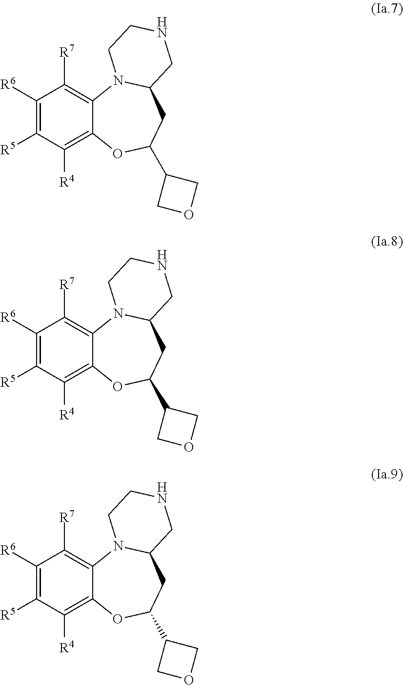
C1([R6])=C([R5])C([R4])=C2C(=C1[R7])N1C(CC(C3COC3)O2)CNCC1.C1([R6])=C([R5])C([R4])=C2C(=C1[R7])N1C(CC(C3COC3)O2)CNCC1.C1([R6])=C([R5])C([R4])=C2C(=C1[R7])N1C(CC(C3COC3)O2)CNCC1
